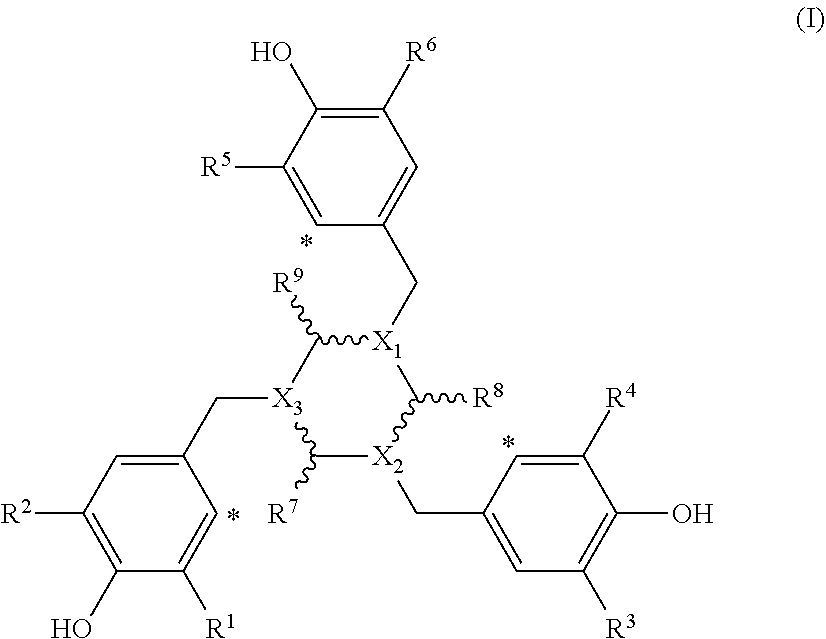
C1([R2])=C(O)C([R1])=CC(C[X3]2C([R7])[X2](CC3=CC([R3])=C(O)C([R4])=C3)C([R8])[X1](CC3=CC([R6])=C(O)C([R5])=C3)C2[R9])=C1
